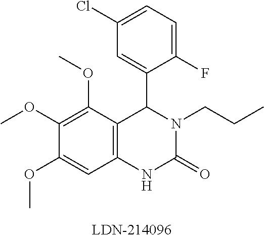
C12=C(C(OC)=C(OC)C(OC)=C1)C(C1=CC(Cl)=CC=C1F)N(CCC)C(=O)N2
